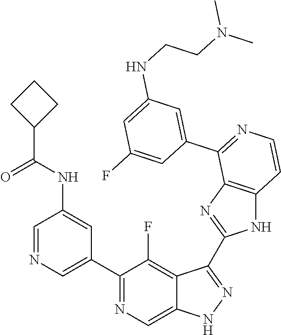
C1=NC=C(C2=NC=C3C(=C2F)C(C2=NC4=C(N2)C=CN=C4C2=CC(NCCN(C)C)=CC(F)=C2)=NN3)C=C1NC(C1CCC1)=O
